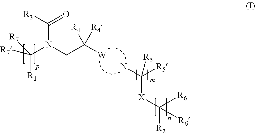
NC([R5])([X]C([R2])([R6])[R6])[R5].[W]C(CN(C([R7])([R1])[R7])C(=O)[R3])([R4])[R4]
